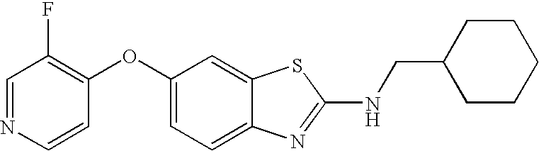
N1=CC(F)=C(OC2=CC=C3C(=C2)SC(NCC2CCCCC2)=N3)C=C1
